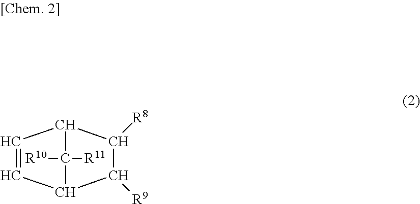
C1=CC2C([R9])C([R8])C1C2([R11])[R10]
